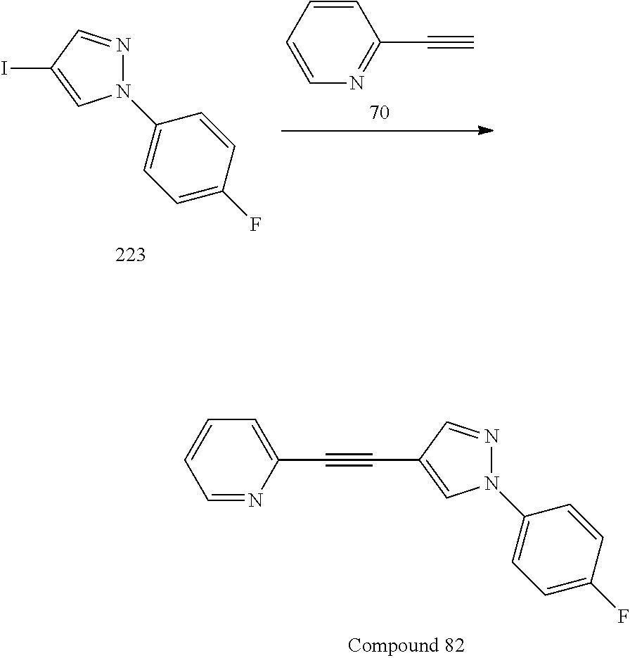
C1(N2N=CC(I)=C2)=CC=C(F)C=C1.C1=CC=CN=C1C#C.C1=C(C#CC2=CN(C3=CC=C(F)C=C3)N=C2)N=CC=C1
